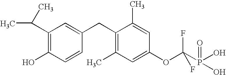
C1(C(C)C)=C(O)C=CC(CC2=C(C)C=C(OC(P(=O)(O)O)(F)F)C=C2C)=C1
